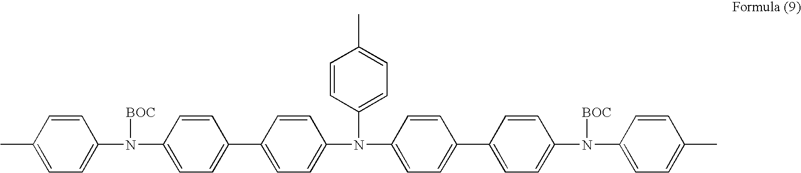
C1=CC(C)=CC=C1N([BOC])C1=CC=C(C2=CC=C(N(C3=CC=C(C)C=C3)C3=CC=C(C4=CC=C(N(C5=CC=C(C)C=C5)[BOC])C=C4)C=C3)C=C2)C=C1
